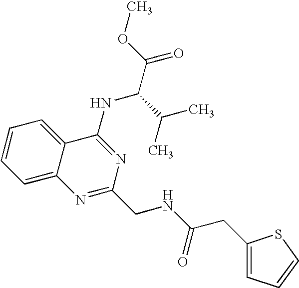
C1=CC=C2C(=C1)C(NC(C(C)C)C(=O)OC)=NC(CNC(CC1=CC=CS1)=O)=N2
